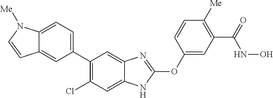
C1(C2=CC=C3C(=C2)C=CN3[Me])=C(Cl)C=C2C(=C1)N=C(OC1=CC(C(=O)NO)=C([Me])C=C1)N2
